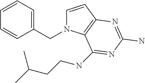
C1=CC2=C(N1CC1=CC=CC=C1)C(NCCC(C)C)=NC(N)=N2
